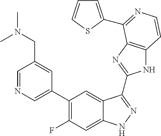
C1=C(C2=C(F)C=C3C(=C2)C(C2=NC4=C(N2)C=CN=C4C2=CC=CS2)=NN3)C=C(CN(C)C)C=N1
